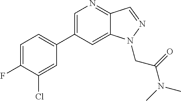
C1=C(C2=CC=C(F)C(Cl)=C2)C=C2C(=N1)C=NN2CC(N(C)C)=O
